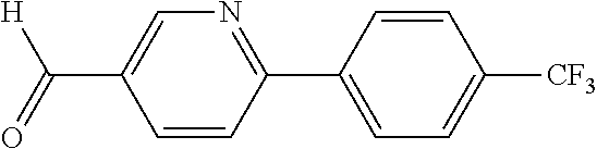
N1=C(C2=CC=C([CF3])C=C2)C=CC(C([H])=O)=C1
